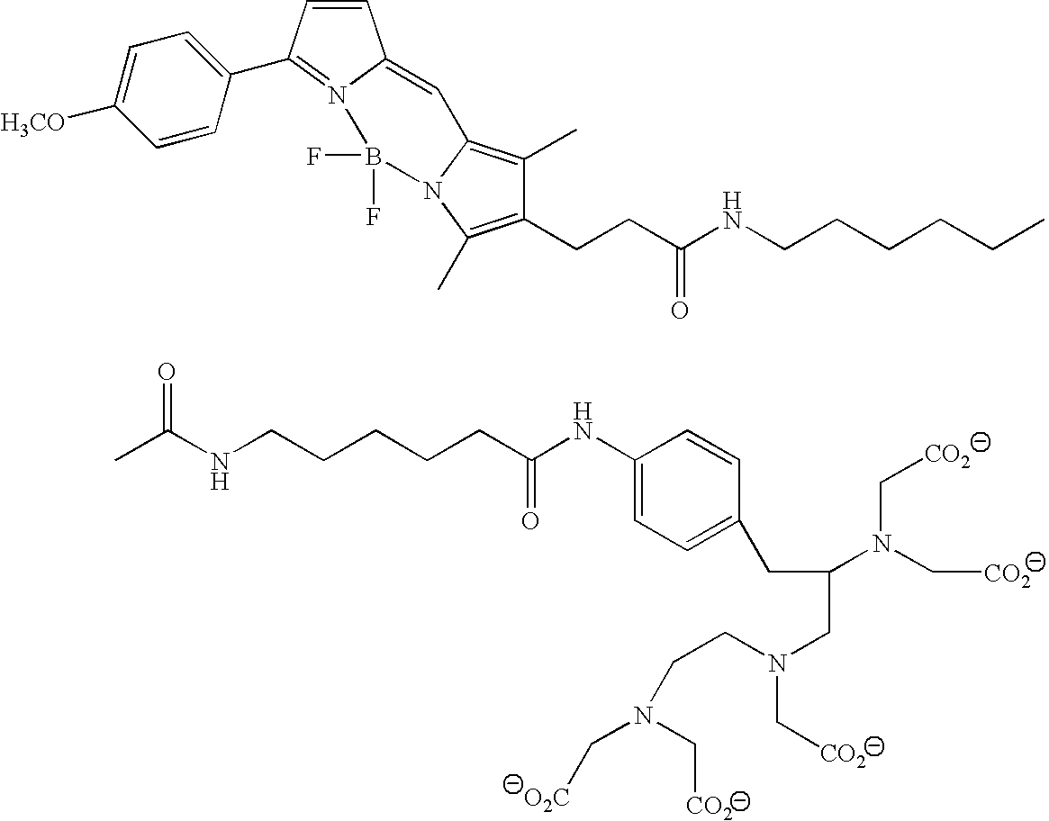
N(C1=CC=C(CC(N(C[CO2])C[CO2])CN(CCN(C[CO2])C[O2C])C[CO2])C=C1)C(CCCCCNC(C)=O)=O.C(CCNC(CCC1=C(C)N2C(=C1C)C=C1C=CC(C3=CC=C([H3CO])C=C3)=N1B2(F)F)=O)CCC
